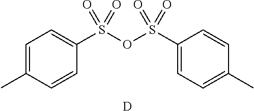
[D].C1=C(C)C=CC(S(=O)(=O)OS(=O)(=O)C2=CC=C(C)C=C2)=C1
